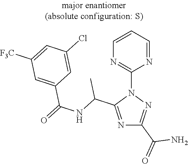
N1=C(C(NC(=O)C2=CC([F3C])=CC(Cl)=C2)C)N(C2=NC=CC=N2)N=C1C(=O)N
